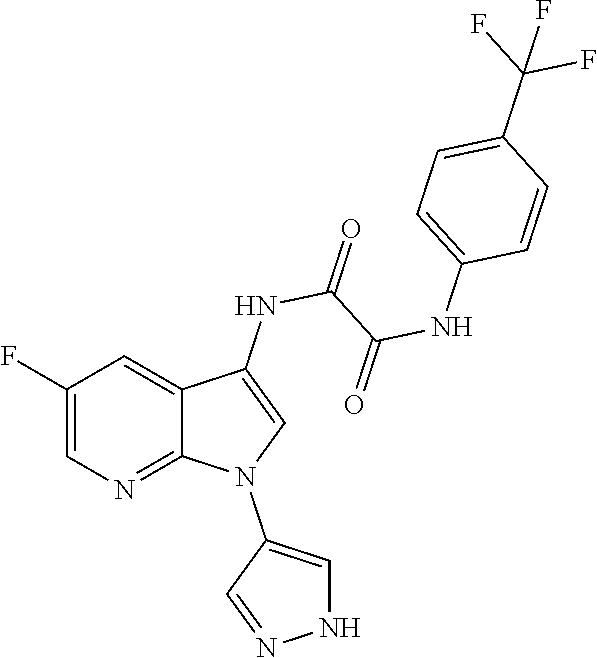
C1(F)=CN=C2C(=C1)C(NC(C(NC1=CC=C(C(F)(F)F)C=C1)=O)=O)=CN2C1=CNN=C1
